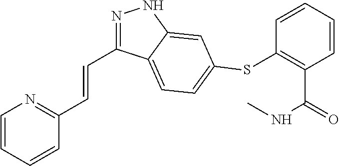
C1=CC=CC(C=CC2=NNC3=CC(SC4=C(C(NC)=O)C=CC=C4)=CC=C23)=N1
